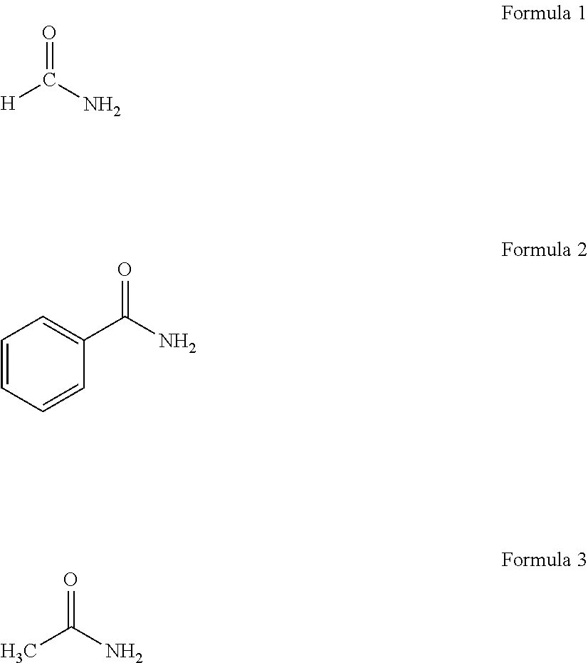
[H]C(N)=O.C1=CC=CC(C(N)=O)=C1.CC(N)=O
